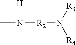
CN([R2]N([R4])[R3])[H]
